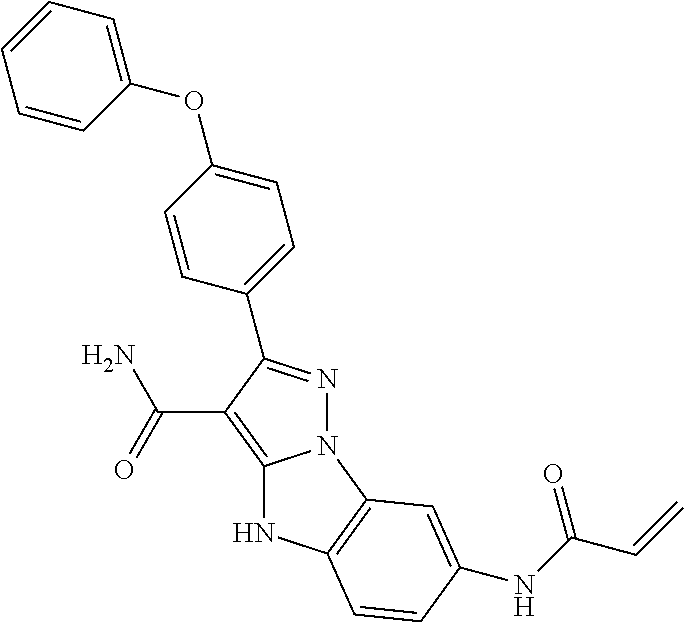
N12N=C(C3=CC=C(OC4=CC=CC=C4)C=C3)C(C(N)=O)=C1NC1=C2C=C(NC(C=C)=O)C=C1
